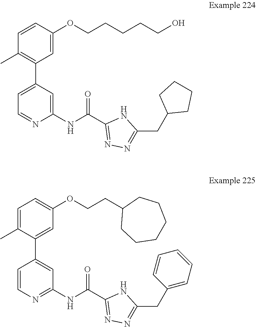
C1=CC(OCCCCCO)=CC(C2=CC=NC(NC(=O)C3=NN=C(CC4CCCC4)N3)=C2)=C1C.C1=C(C)C(C2=CC(NC(C3=NN=C(CC4=CC=CC=C4)N3)=O)=NC=C2)=CC(OCCC2CCCCCC2)=C1
